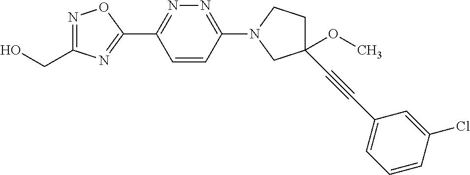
OCC1=NOC(C2=NN=C(N3CCC(OC)(C#CC4=CC=CC(Cl)=C4)C3)C=C2)=N1
